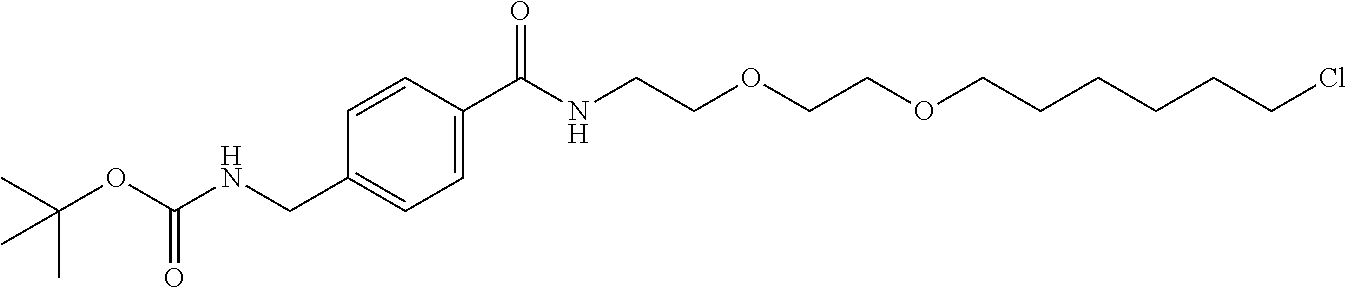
C1=C(C(NCCOCCOCCCCCCCl)=O)C=CC(CNC(OC(C)(C)C)=O)=C1
